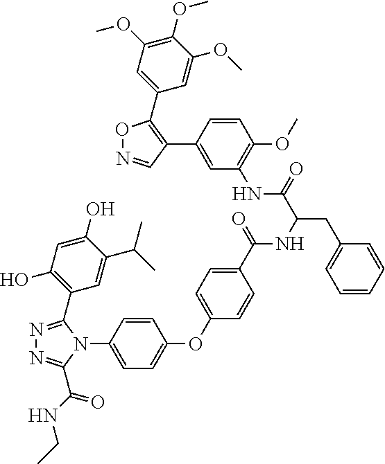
C1(OC)=C(OC)C=C(C2=C(C3=CC(NC(C(NC(C4=CC=C(OC5=CC=C(N6C(C(NCC)=O)=NN=C6C6=C(O)C=C(O)C(C(C)C)=C6)C=C5)C=C4)=O)CC4=CC=CC=C4)=O)=C(OC)C=C3)C=NO2)C=C1OC
